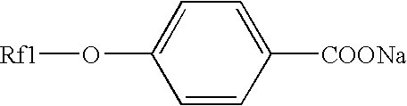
C1=CC([COONa])=CC=C1O[Rf1]
